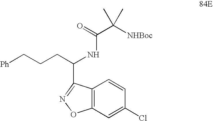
C12=C(C=C(Cl)C=C1)ON=C2C(CCC[Ph])NC(C([NHBoc])(C)C)=O
